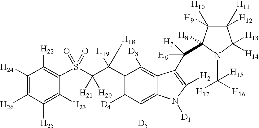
C1([H24])=C([H26])C([H25])=C([H23])C(S(C(C(C2=C([D4])C([D5])=C3C(=C2[D3])C(C([H6])([H7])C2([H8])C([H9])([H10])C([H11])([H12])C([H13])([H14])N2C([H17])([H15])[H16])=C([H2])N3[D1])([H19])[H18])([H21])[H20])(=O)=O)=C1[H22]
